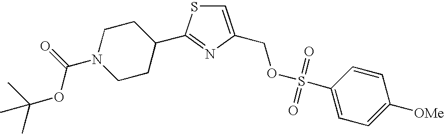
C1=C(COS(=O)(=O)C2=CC=C([OMe])C=C2)N=C(C2CCN(C(=O)OC(C)(C)C)CC2)S1
